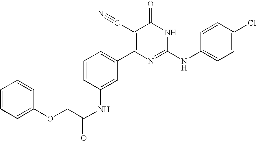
C1(NC(COC2=CC=CC=C2)=O)=CC(C2=C(C#N)C(=O)NC(NC3=CC=C(Cl)C=C3)=N2)=CC=C1
